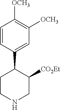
C1=CC(C2CCNCC2[CO2Et])=CC([OCH3])=C1[OCH3]
